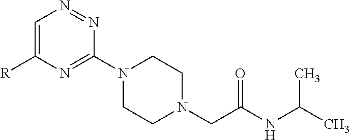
C1=C([R])N=C(N2CCN(CC(NC(C)C)=O)CC2)N=N1
